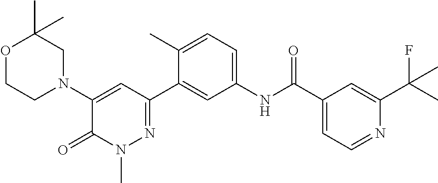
O1CCN(C2=CC(C3=CC(NC(C4=CC=NC(C(C)(F)C)=C4)=O)=CC=C3C)=NN(C)C2=O)CC1(C)C
